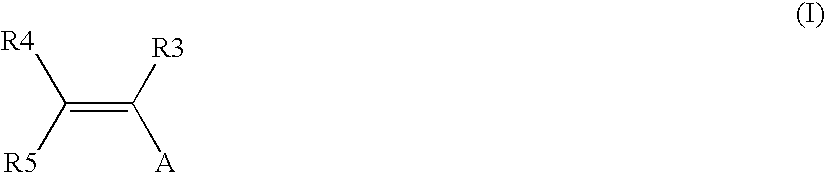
C(=C([R3])[A])([R5])[R4]
